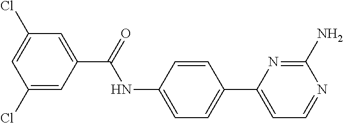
C1(Cl)=CC(C(=O)NC2=CC=C(C3=CC=NC(N)=N3)C=C2)=CC(Cl)=C1
